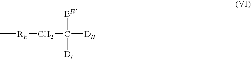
C[RE]CC([DII])(B)[DI]
